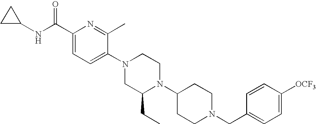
C1(C(NC2CC2)=O)=CC=C(N2CC(CC)N(C3CCN(CC4=CC=C([OCF3])C=C4)CC3)CC2)C(C)=N1
